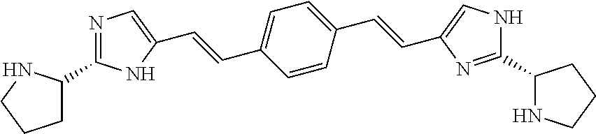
C1=CC(C=CC2=CNC(C3NCCC3)=N2)=CC=C1C=CC1=CN=C(C2CCCN2)N1
